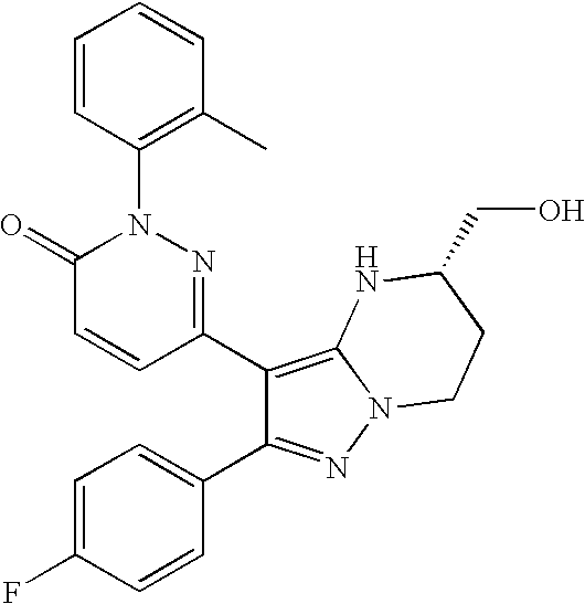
C1=CC(N2C(=O)C=CC(C3=C4N(N=C3C3=CC=C(F)C=C3)CCC(CO)N4)=N2)=C(C)C=C1
